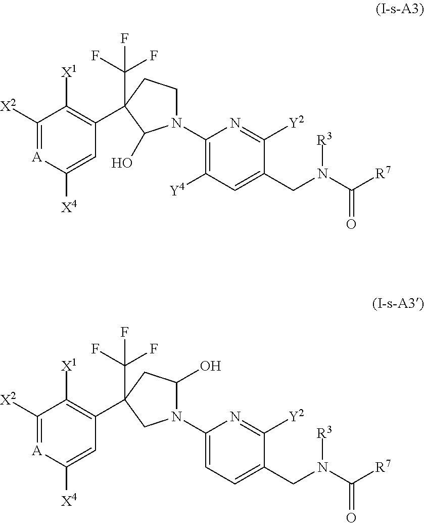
C1([X2])=[A]C([X4])=CC(C2(C(F)(F)F)CCN(C3=C([Y4])C=C(CN(C([R7])=O)[R3])C([Y2])=N3)C2O)=C1[X1].C1([X2])=[A]C([X4])=CC(C2(C(F)(F)F)CC(O)N(C3=CC=C(CN(C([R7])=O)[R3])C([Y2])=N3)C2)=C1[X1]
